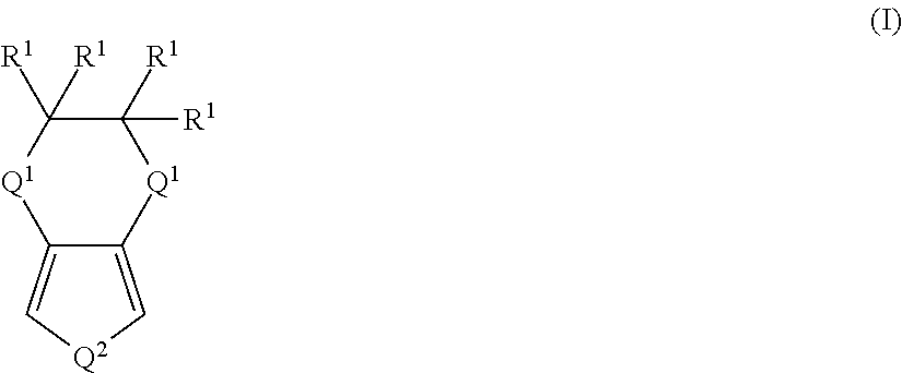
C12=C[Q2]C=C1[Q1]C([R1])([R1])C([R1])([R1])[Q1]2
